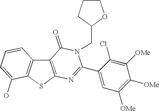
C12=C(SC3=C1C=CC=C3O)N=C(C1=CC([OMe])=C([OMe])C([OMe])=C1Cl)N(CC1OCCC1)C2=O
